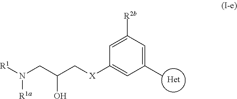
[R1]N(CC(C[X]C1=CC(C)=CC([R2b])=C1)O)[R1a].[Het]
